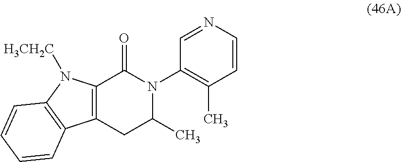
C12=C(CC(C)N(C3=C(C)C=CN=C3)C1=O)C1=C(N2[H3CH2C])C=CC=C1
